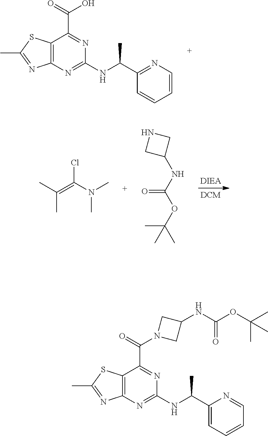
C12=C(N=C(NC(C3=NC=CC=C3)C)N=C1C(=O)O)N=C(C)S2.CC(=C(N(C)C)Cl)C.C1(NC(OC(C)(C)C)=O)CNC1.C12=C(N=C(NC(C3=CC=CC=N3)C)N=C1C(=O)N1CC(NC(OC(C)(C)C)=O)C1)N=C(C)S2
